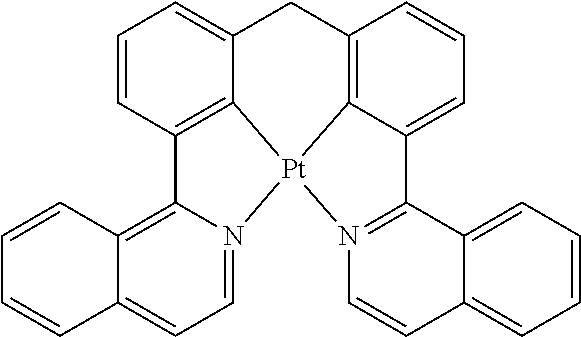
C1=CC2=C3C(=C1)CC1=C4C(=CC=C1)C1=N([Pt]34N3=CC=C4C(=C23)C=CC=C4)C=CC2=CC=CC=C12
